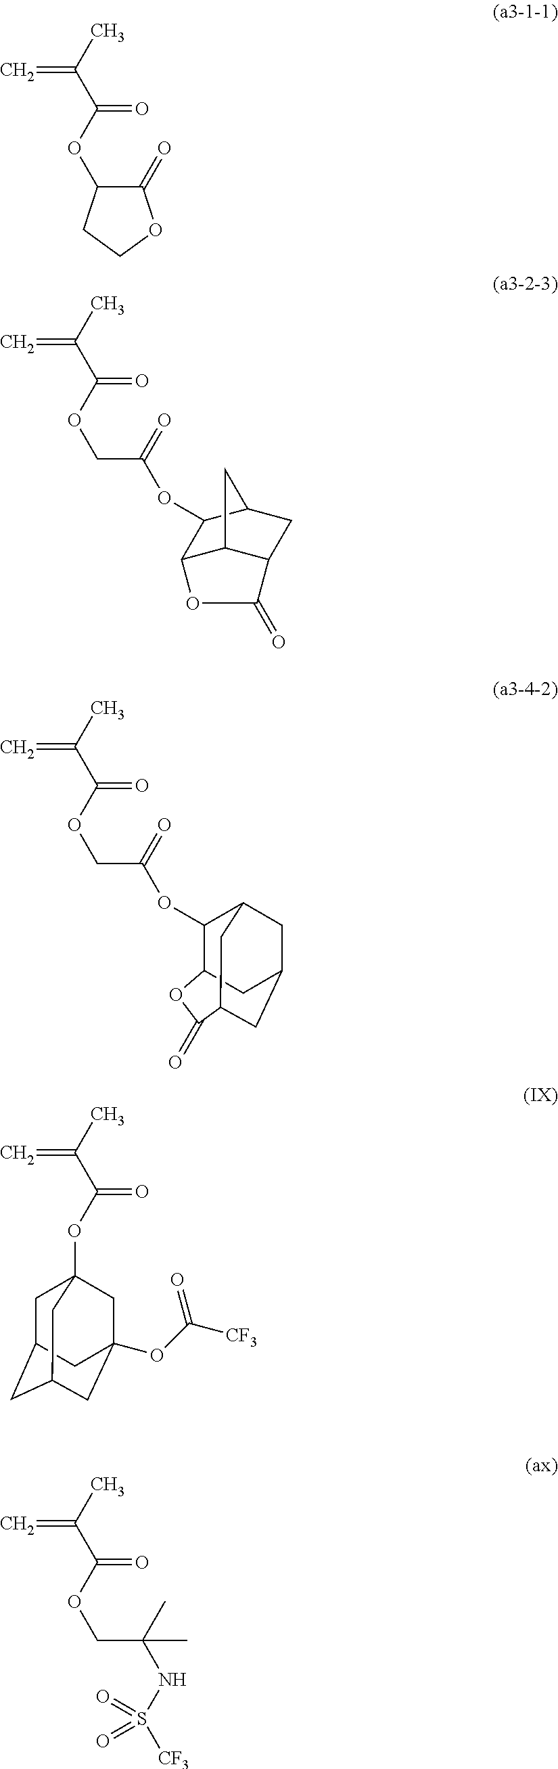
C1(=O)C(OC(C(C)=C)=O)CCO1.C(COC(C(C)=C)=O)(=O)OC1C2C3C(CC1C3)C(=O)O2.C(COC(C(C)=C)=O)(=O)OC1C2OC(=O)C3CC(CC1C3)C2.C1C2CC3CC(OC([CF3])=O)(CC1(OC(C(C)=C)=O)C3)C2.C(COC(C(C)=C)=O)(C)(NS(=O)(=O)[CF3])C
